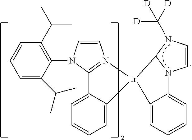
C1=C2C(=CC=C1)[Ir]1(N3=C2N(C2=C(C(C)C)C=CC=C2C(C)C)C=C3)C2=CC=CC=C2N2C=CN(C([D])([D])[D])C12
